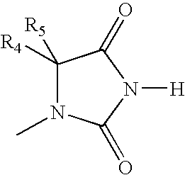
C1([R4])([R5])N(C)C(=O)N([H])C1=O
